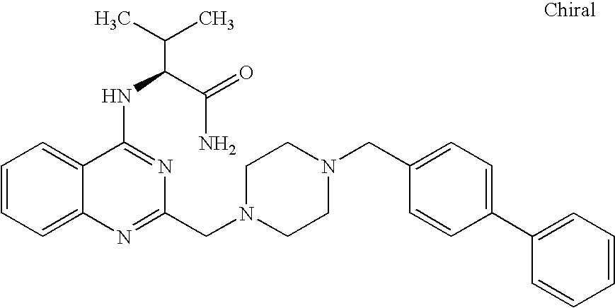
C1=CC=C2C(=C1)C(NC(C(N)=O)C(C)C)=NC(CN1CCN(CC3=CC=C(C4=CC=CC=C4)C=C3)CC1)=N2
